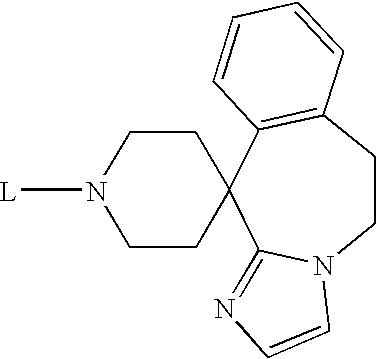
[L]N1CCC2(CC1)C1=NC=CN1CCC1=C2C=CC=C1
